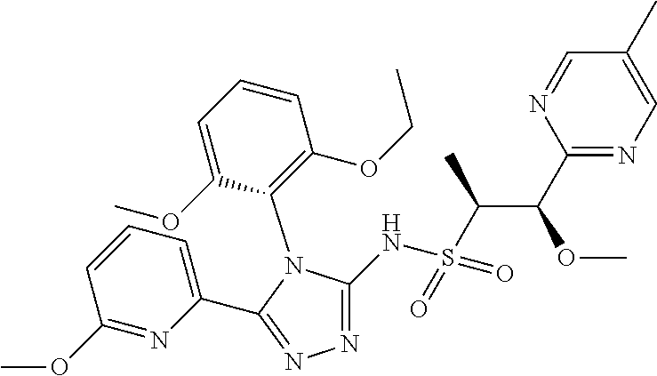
N1=C(NS(C(C(C2=NC=C(C)C=N2)OC)C)(=O)=O)N(C2=C(OCC)C=CC=C2OC)C(C2=CC=CC(OC)=N2)=N1
